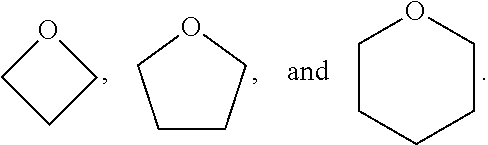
O1CCC1.C1CCOC1.C1CCCCO1
